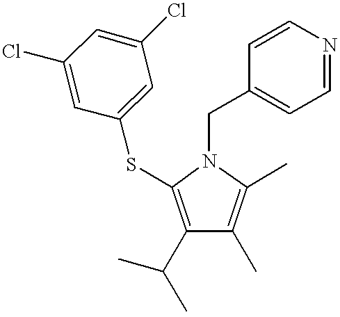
C1(C(C)C)=C(SC2=CC(Cl)=CC(Cl)=C2)N(CC2=CC=NC=C2)C(C)=C1C
